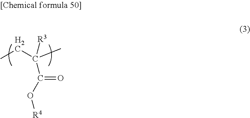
O([R4])C(=O)C([R3])(C)CC
